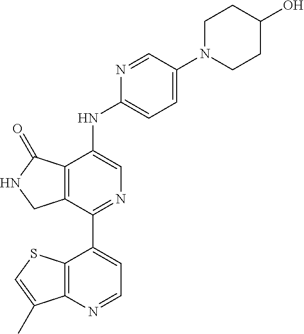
C12=C(C(=O)NC1)C(NC1=CC=C(N3CCC(O)CC3)C=N1)=CN=C2C1=CC=NC2=C1SC=C2C
